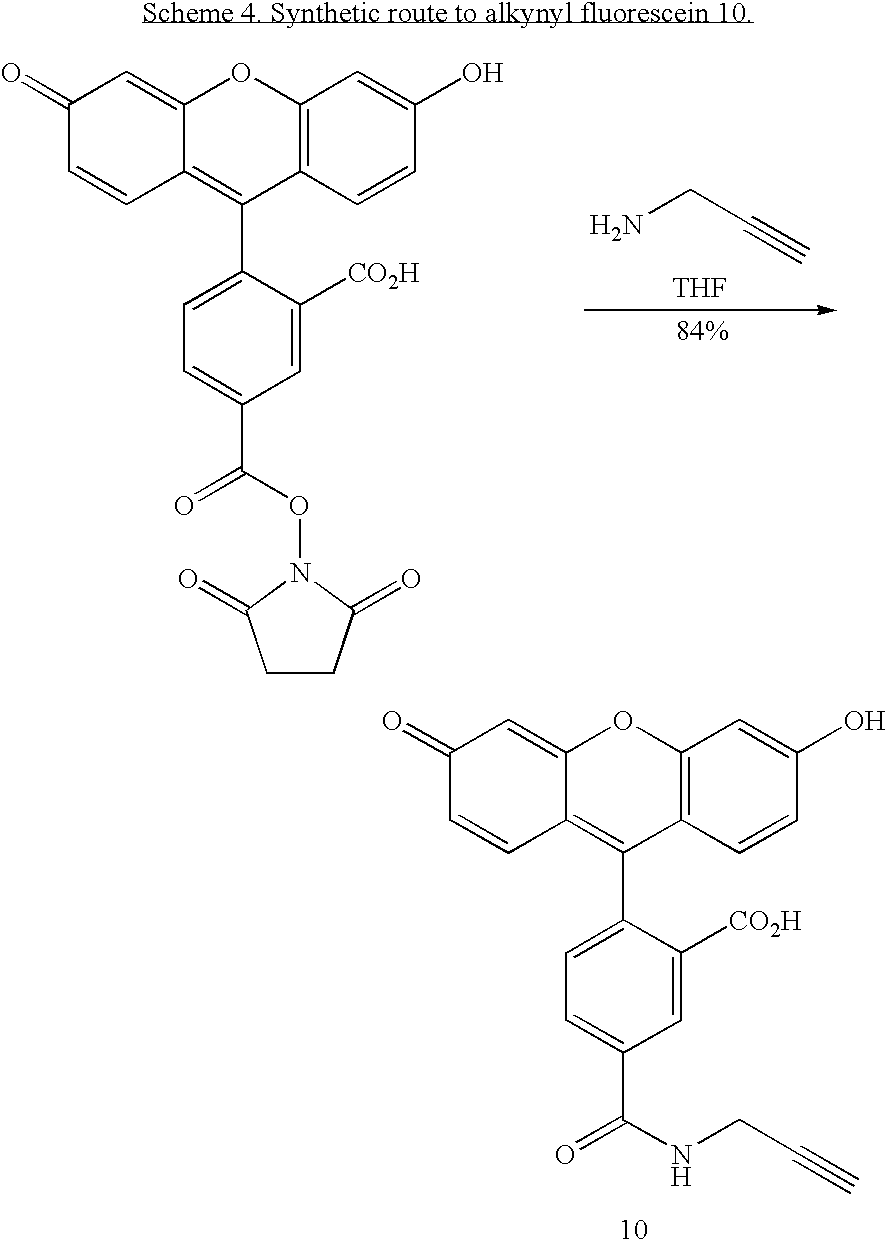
C12=C(C=CC(O)=C1)C(C1=CC=C(C(NCC#C)=O)C=C1[CO2H])=C1C(=CC(=O)C=C1)O2.NCC#C.[THF].C12=C(C=CC(O)=C1)C(C1=CC=C(C(ON3C(=O)CCC3=O)=O)C=C1[CO2H])=C1C(=CC(=O)C=C1)O2
